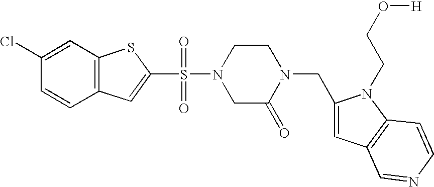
C1(Cl)=CC2=C(C=C1)C=C(S(=O)(=O)N1CC(=O)N(CC3=CC4=C(N3CCO[H])C=CN=C4)CC1)S2
